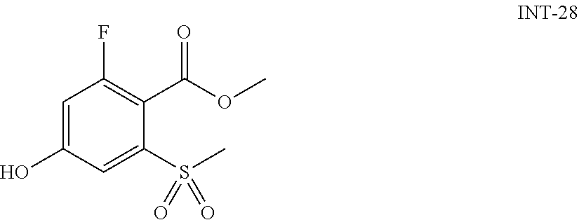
C1=C(O)C=C(S(C)(=O)=O)C(C(OC)=O)=C1F
